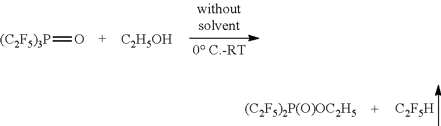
[(C2F5)3P]=O.[C2H5OH].[(C2F5)2P(O)OC2H5].[C2F5H]
